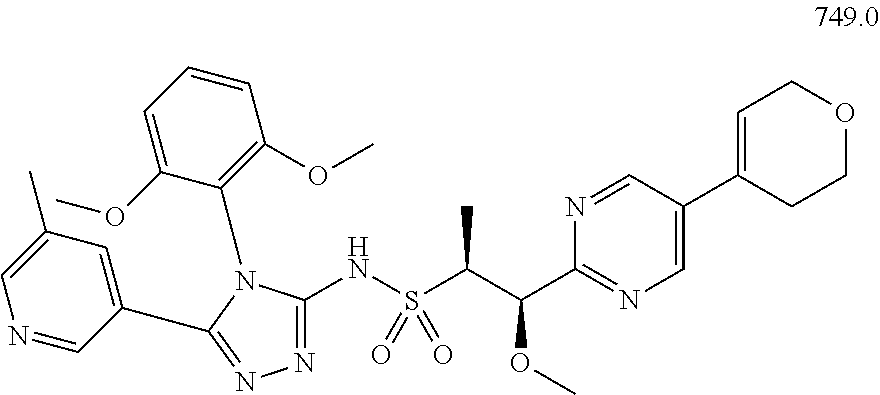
N(S(C(C(C1=NC=C(C2=CCOCC2)C=N1)OC)C)(=O)=O)C1=NN=C(C2=CC(C)=CN=C2)N1C1=C(OC)C=CC=C1OC
